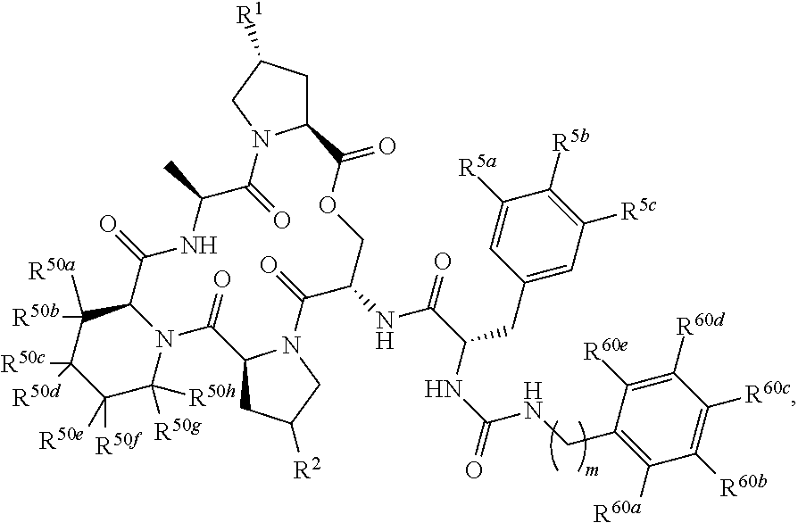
C1C([R1])CN2C1C(=O)OCC(NC(=O)C(NC(=O)NCC1=C([R60a])C([R60b])=C([R60c])C([R60d])=C1[R60e])CC1=CC([R5c])=C([R5b])C([R5a])=C1)C(=O)N1C(CC([R2])C1)C(=O)N1C(C(=O)NC(C)C2=O)C([R50b])([R50a])C([R50c])([R50d])C([R50f])([R50e])C1([R50g])[R50h]
